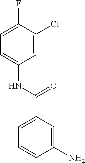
C1=C(C(NC2=CC=C(F)C(Cl)=C2)=O)C=C(N)C=C1
